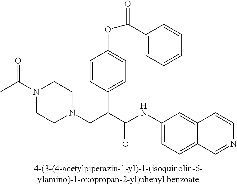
CC(N1CCN(CC(C(NC2=CC=C3C(=C2)C=CN=C3)=O)C2=CC=C(OC(=O)C3=CC=CC=C3)C=C2)CC1)=O
